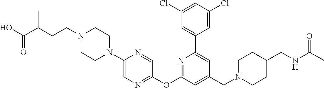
C1(Cl)=CC(Cl)=CC(C2=CC(CN3CCC(CNC(C)=O)CC3)=CC(OC3=NC=C(N4CCN(CCC(C)C(O)=O)CC4)N=C3)=N2)=C1
